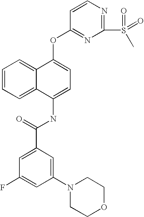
C1=CC=C2C(=C1)C(OC1=NC(S(=O)(=O)C)=NC=C1)=CC=C2NC(C1=CC(F)=CC(N2CCOCC2)=C1)=O
